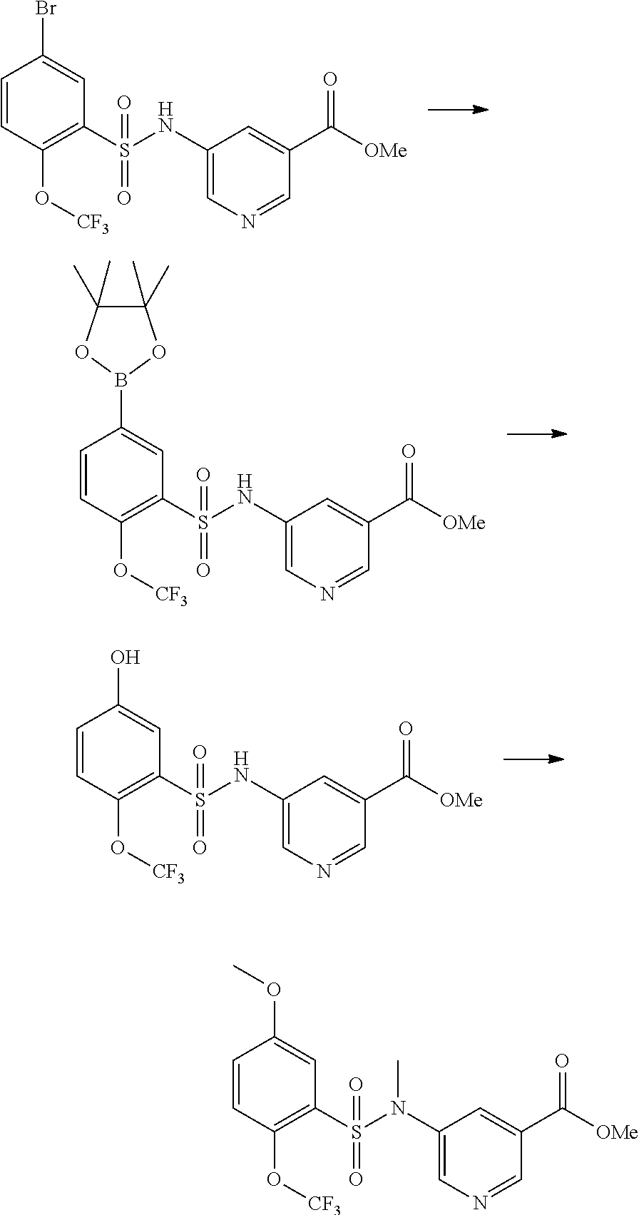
C1=CC(O[CF3])=C(S(=O)(NC2=CN=CC(C(=O)[OMe])=C2)=O)C=C1Br.C1=CC(O[CF3])=C(S(=O)(NC2=CN=CC(C(=O)[OMe])=C2)=O)C=C1B1OC(C)(C)C(C)(C)O1.C1=CC(O[CF3])=C(S(=O)(NC2=CN=CC(C(=O)[OMe])=C2)=O)C=C1O.C1=CC(O[CF3])=C(S(=O)(N(C2=CN=CC(C(=O)[OMe])=C2)C)=O)C=C1OC
